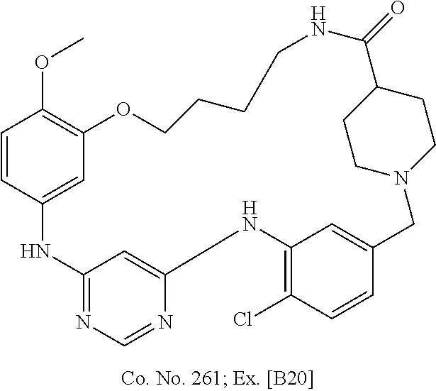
C1=CC2=CC(=C1OC)OCCCCNC(=O)C1CCN(CC3=CC(=C(Cl)C=C3)NC3=CC(=NC=N3)N2)CC1
